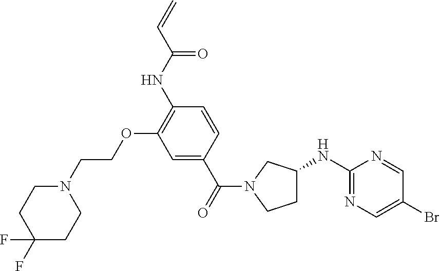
C1=C(C(N2CCC(NC3=NC=C(Br)C=N3)C2)=O)C=CC(NC(C=C)=O)=C1OCCN1CCC(F)(F)CC1
